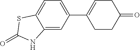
C12=CC(C3=CCC(=O)CC3)=CC=C1SC(=O)N2
